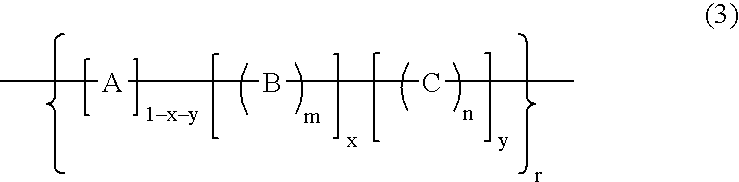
C[A]BCC
